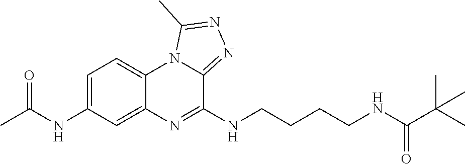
C1(NC(C)=O)=CC=C2C(=C1)N=C(NCCCCNC(C(C)(C)C)=O)C1=NN=C(C)N21
